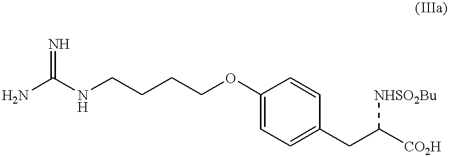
C1(OCCCCNC(N)=N)=CC=C(CC([NHSO2Bu])[CO2H])C=C1
